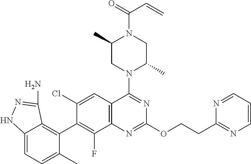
C12=CC=C(C)C(C3=C(F)C4=C(C=C3Cl)C(N3C(C)CN(C(=O)C=C)C(C)C3)=NC(OCCC3=NC=CC=N3)=N4)=C1C(N)=NN2
